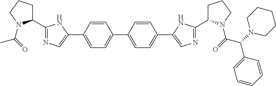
C1=CC(C2=CN=C(C3CCCN3C(=O)C)N2)=CC=C1C1=CC=C(C2=CN=C(C3CCCN3C(C(C3=CC=CC=C3)N3CCCCC3)=O)N2)C=C1
